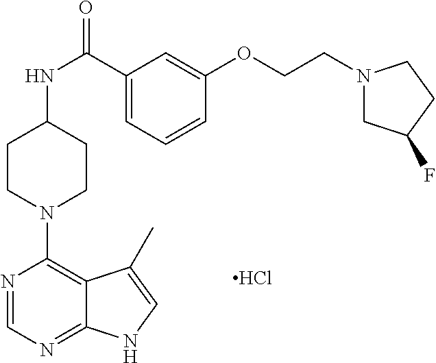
C1(NC(C2=CC=CC(OCCN3CC(F)CC3)=C2)=O)CCN(C2=C3C(=NC=N2)NC=C3C)CC1.Cl
